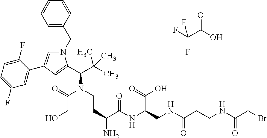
N1(CC2=CC=CC=C2)C=C(C2=CC(F)=CC=C2F)C=C1C(C(C)(C)C)N(CCC(N)C(NC(CNC(=O)CCNC(CBr)=O)C(=O)O)=O)C(=O)CO.FC(F)(C(O)=O)F
